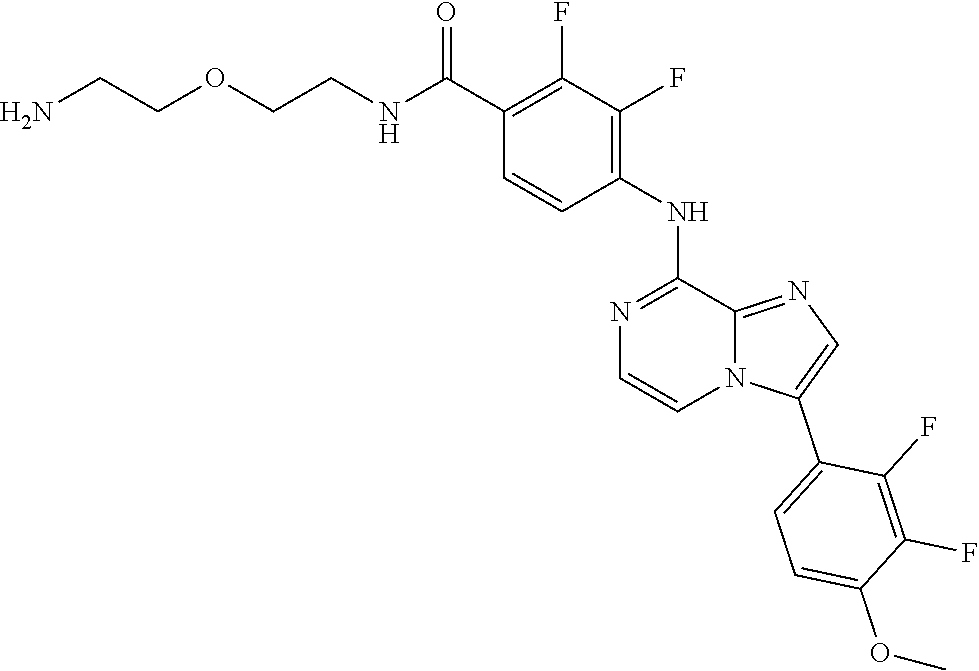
C(C1=C(F)C(F)=C(NC2=NC=CN3C2=NC=C3C2=CC=C(OC)C(F)=C2F)C=C1)(NCCOCCN)=O
